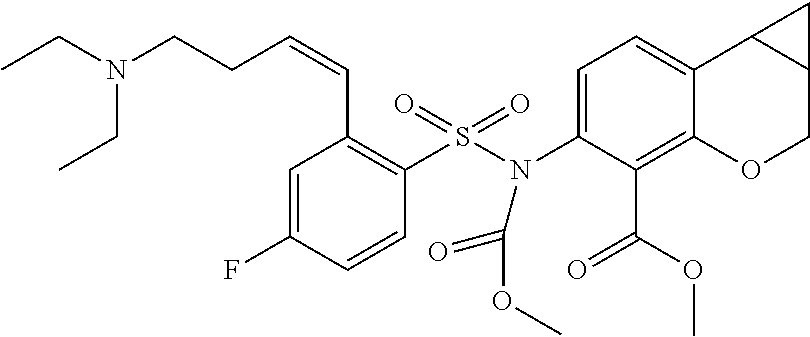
C(C1=C(S(N(C2=CC=C3C(=C2C(OC)=O)OCC2C3C2)C(=O)OC)(=O)=O)C=CC(F)=C1)=CCCN(CC)CC
